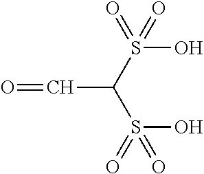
C(S(=O)(=O)O)(S(=O)(O)=O)C=O
